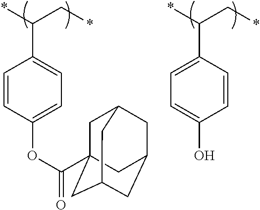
C1=CC(OC(=O)C23CC4CC(CC(C2)C4)C3)=CC=C1C(*)C*.C1=C(C(*)C*)C=CC(O)=C1
